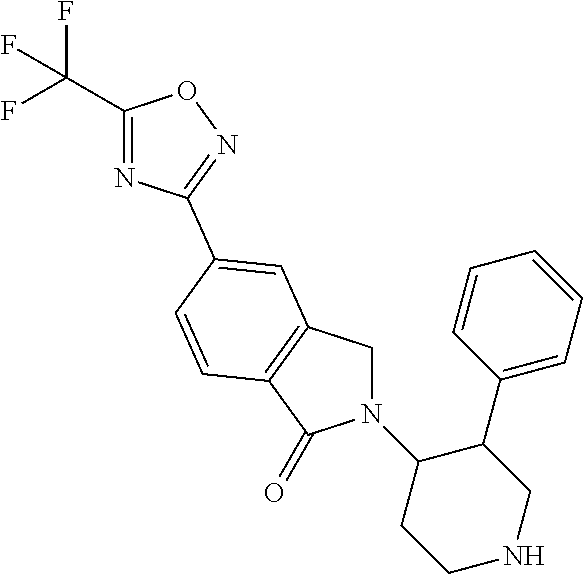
C1N(C2CCNCC2C2=CC=CC=C2)C(=O)C2=C1C=C(C1=NOC(C(F)(F)F)=N1)C=C2
